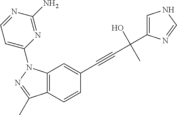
C12=C(C=CC(C#CC(O)(C)C3=CNC=N3)=C1)C(C)=NN2C1=CC=NC(N)=N1
